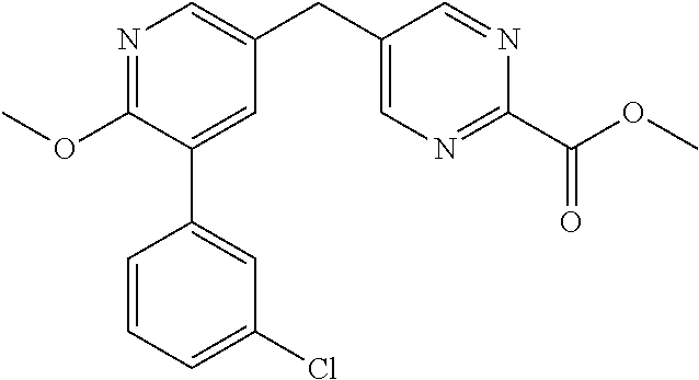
O(C1=NC=C(CC2=CN=C(C(=O)OC)N=C2)C=C1C1=CC(Cl)=CC=C1)C
